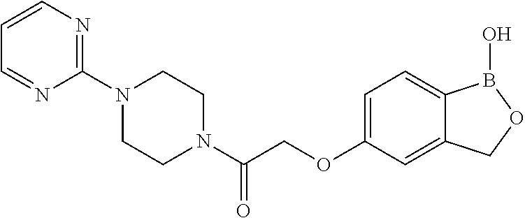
N1(C2=NC=CC=N2)CCN(C(COC2=CC=C3C(=C2)COB3O)=O)CC1
